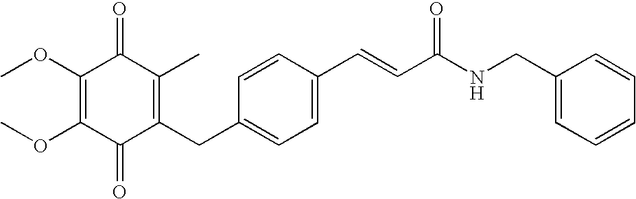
C1(=O)C(CC2=CC=C(C=CC(NCC3=CC=CC=C3)=O)C=C2)=C(C)C(=O)C(OC)=C1OC
